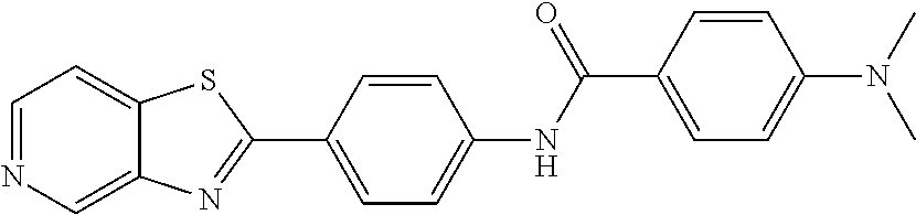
C1=CC(NC(C2=CC=C(N(C)C)C=C2)=O)=CC=C1C1=NC2=CN=CC=C2S1
